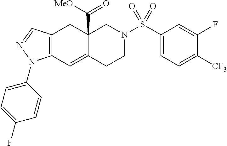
C12=C(C=C3C(C([MeO])=O)(C1)CN(S(C1=CC=C([CF3])C(F)=C1)(=O)=O)CC3)N(C1=CC=C(F)C=C1)N=C2
